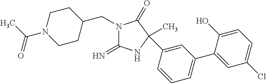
N1(CC2CCN(C(=O)C)CC2)C(=N)NC(C)(C2=CC(C3=CC(Cl)=CC=C3O)=CC=C2)C1=O
